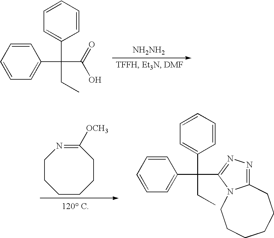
C1=CC=CC=C1C(C(=O)O)(C1=CC=CC=C1)CC.[NH2NH2].C1CCCC([OCH3])=NCC1.C1=CC=CC=C1C(C1=NN=C2N1CCCCCC2)(C1=CC=CC=C1)CC
